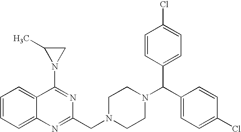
C1=CC=C2C(=C1)C(N1CC1C)=NC(CN1CCN(C(C3=CC=C(Cl)C=C3)C3=CC=C(Cl)C=C3)CC1)=N2
